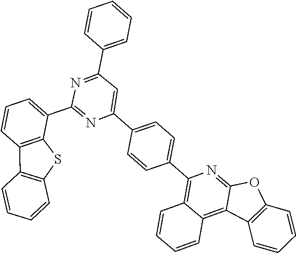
C1=CC2=C(C(C3=NC(C4=CC=C(C5=C6C(=C7C(=N5)OC5=C7C=CC=C5)C=CC=C6)C=C4)=CC(C4=CC=CC=C4)=N3)=C1)SC1=C2C=CC=C1
